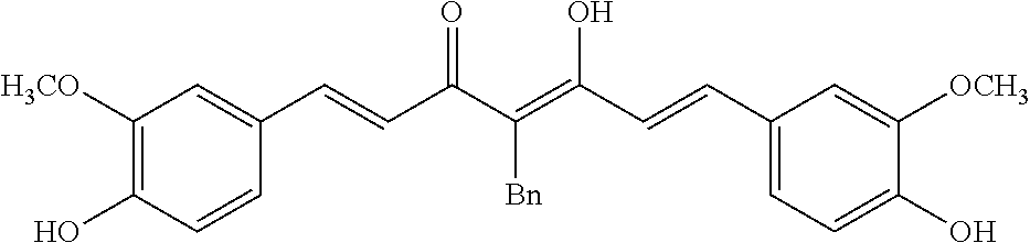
C(=C(C(=O)C=CC1=CC([H3CO])=C(O)C=C1)[Bn])(C=CC1=CC=C(O)C([OCH3])=C1)O
